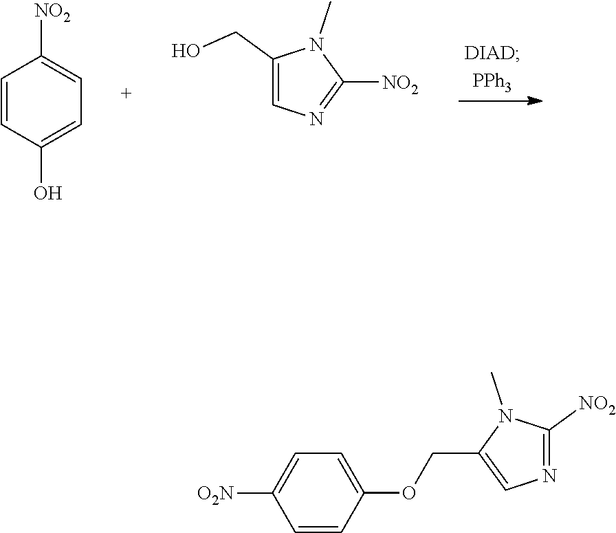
C1=CC(O)=CC=C1[NO2].C1(CO)=CN=C([NO2])N1C.C1=C(COC2=CC=C([O2N])C=C2)N(C)C([NO2])=N1
